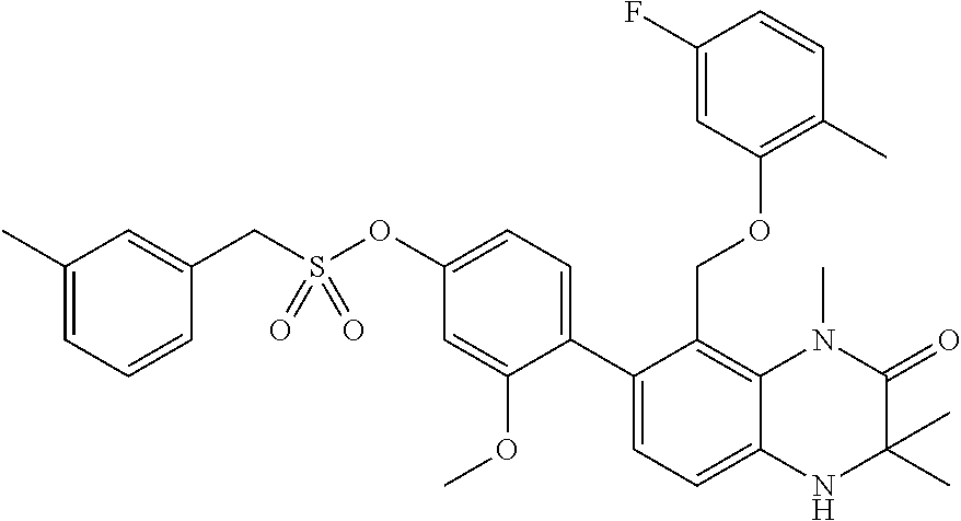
C12=C(COC3=C(C)C=CC(F)=C3)C(C3=CC=C(OS(CC4=CC(C)=CC=C4)(=O)=O)C=C3OC)=CC=C1NC(C)(C)C(=O)N2C
